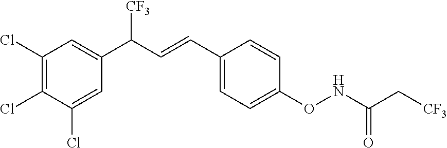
C1(Cl)=C(Cl)C(Cl)=CC(C(C=CC2=CC=C(ONC(C[CF3])=O)C=C2)[CF3])=C1
